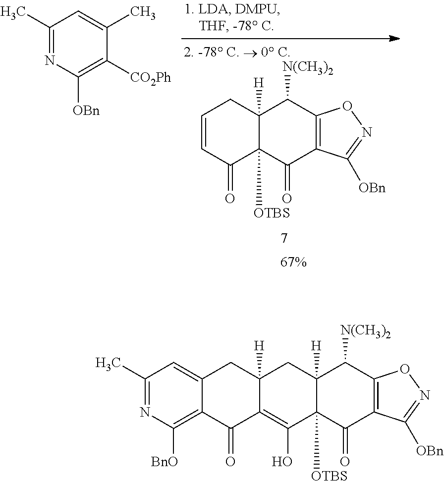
C1(C)=NC([OBn])=C([CO2Ph])C(C)=C1.C1=CC(=O)C2([OTBS])C([H])(C1)C([N(CH3)2])C1=C(C2=O)C([OBn])=NO1.C1(C)=NC([BnO])=C2C(=C1)CC1([H])C(=C(O)C3([OTBS])C([H])(C1)C([N(CH3)2])C1=C(C3=O)C([OBn])=NO1)C2=O
